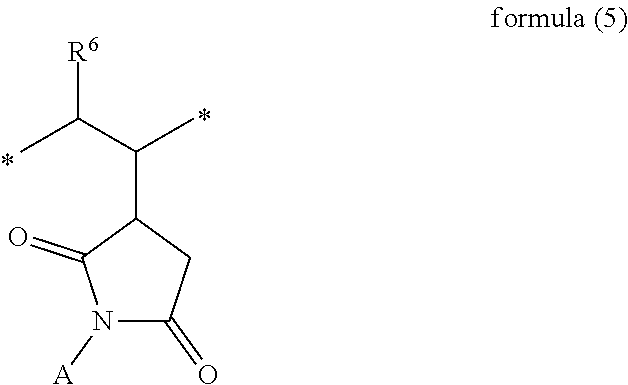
N1([A])C(=O)CC(C(C)C([R6])C)C1=O
